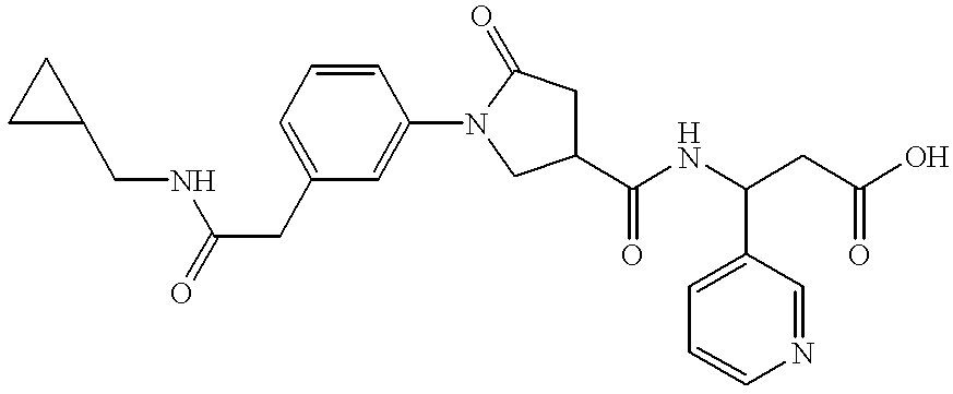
C(NC(CC1=CC=CC(N2CC(C(NC(CC(O)=O)C3=CC=CN=C3)=O)CC2=O)=C1)=O)C1CC1
